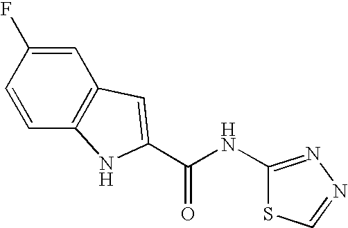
C(NC1=NN=CS1)(=O)C1=CC2=C(C=CC(F)=C2)N1
